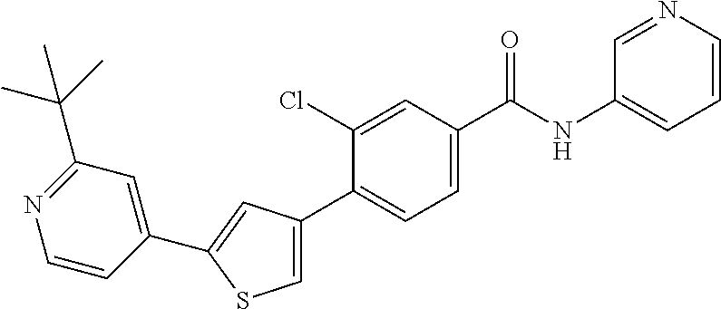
N(C(C1=CC=C(C2=CSC(C3=CC(C(C)(C)C)=NC=C3)=C2)C(Cl)=C1)=O)C1=CC=CN=C1
